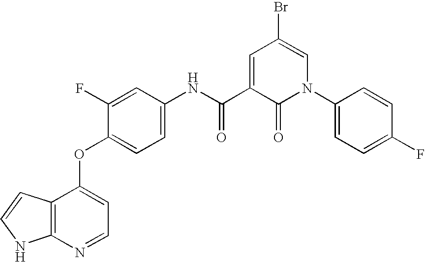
N(C(C1=CC(Br)=CN(C2=CC=C(F)C=C2)C1=O)=O)C1=CC=C(OC2=CC=NC3=C2C=CN3)C(F)=C1
